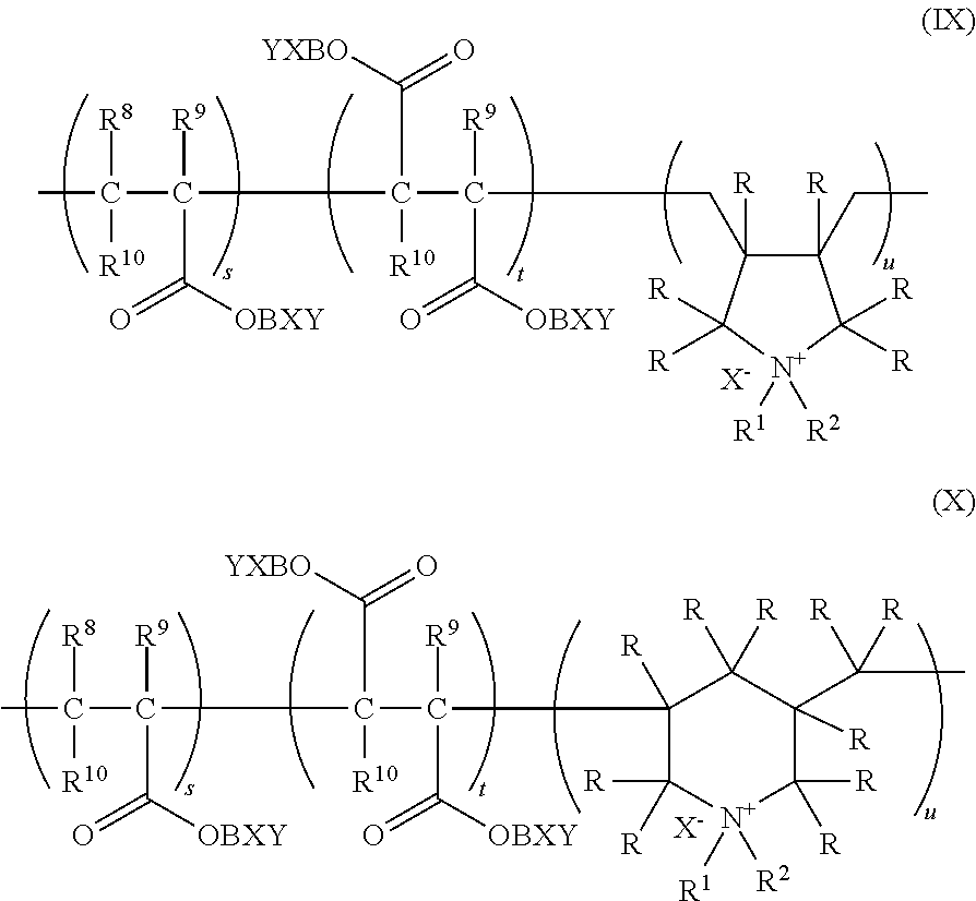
CC(C(C([R10])(C(CC1([R])C(CC)([R])C([R])([R])[N+]([R1])([R2])C1([R])[R])([R9])C([OBXY])=O)C([YXBO])=O)([R9])C([OBXY])=O)([R8])[R10].[X-].CC(C(C([R10])(C([R9])(C([OBXY])=O)C1([R])C([R])([R])[N+]([R1])([R2])C([R])([R])C(C(C)([R])[R])([R])C1([R])[R])C([YXBO])=O)([R9])C([OBXY])=O)([R8])[R10].[X-]
